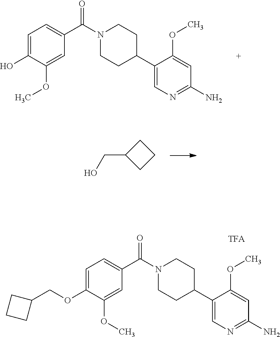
C1=C(O)C(OC)=CC(C(N2CCC(C3=CN=C(N)C=C3OC)CC2)=O)=C1.C1CCC1CO.C1=C(OCC2CCC2)C(OC)=CC(C(N2CCC(C3=CN=C(N)C=C3OC)CC2)=O)=C1
